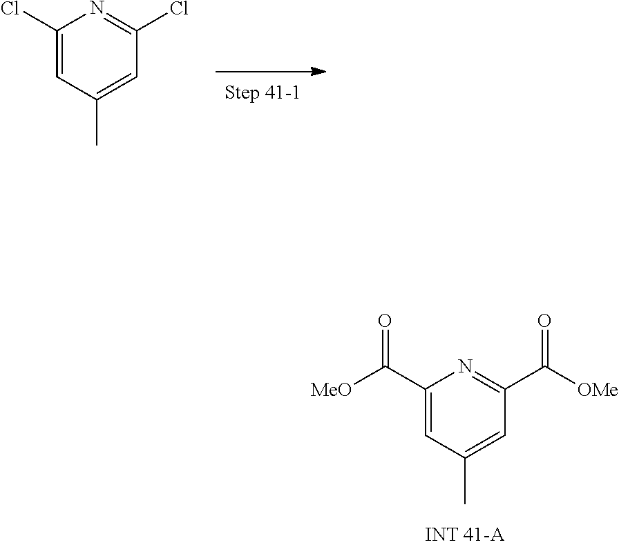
C1(C([MeO])=O)=CC(C)=CC(C([OMe])=O)=N1.C1(Cl)=CC(C)=CC(Cl)=N1
